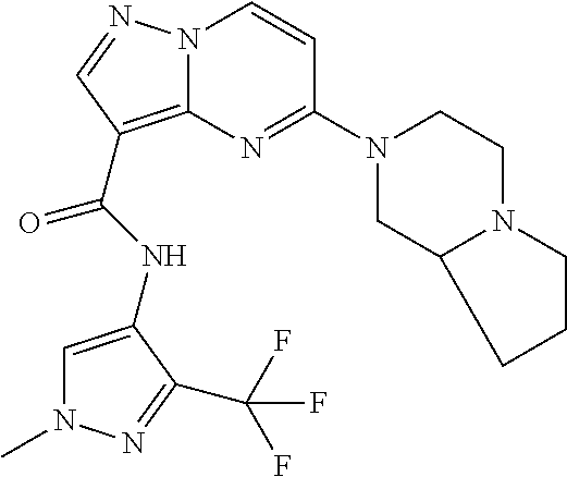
N(C(=O)C1=C2N(N=C1)C=CC(N1CC3N(CC1)CCC3)=N2)C1=CN(C)N=C1C(F)(F)F
